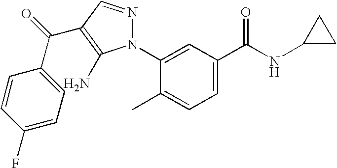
C1=C(N2N=CC(C(=O)C3=CC=C(F)C=C3)=C2N)C(C)=CC=C1C(NC1CC1)=O
